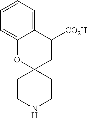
C1CNCCC12CC([CO2H])C1=CC=CC=C1O2
